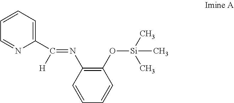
C1(O[Si](C)(C)C)=C(N=C(C2=CC=CC=N2)[H])C=CC=C1
